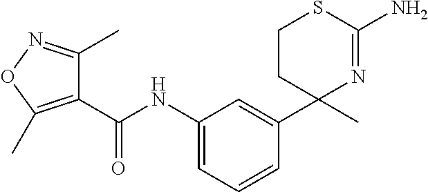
C1(C2(C)N=C(N)SCC2)=CC(NC(C2=C(C)ON=C2C)=O)=CC=C1
